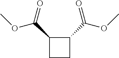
C1(C(OC)=O)CCC1C(=O)OC
